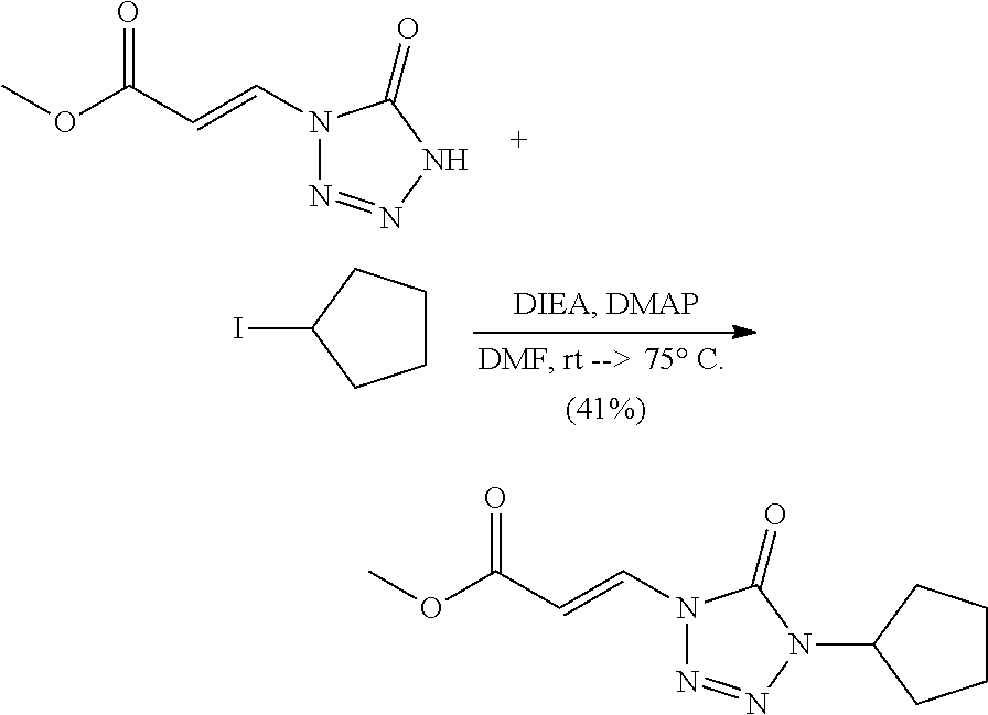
N1(C=CC(OC)=O)N=NNC1=O.C1CCC(I)C1.N1(C=CC(OC)=O)N=NN(C2CCCC2)C1=O
